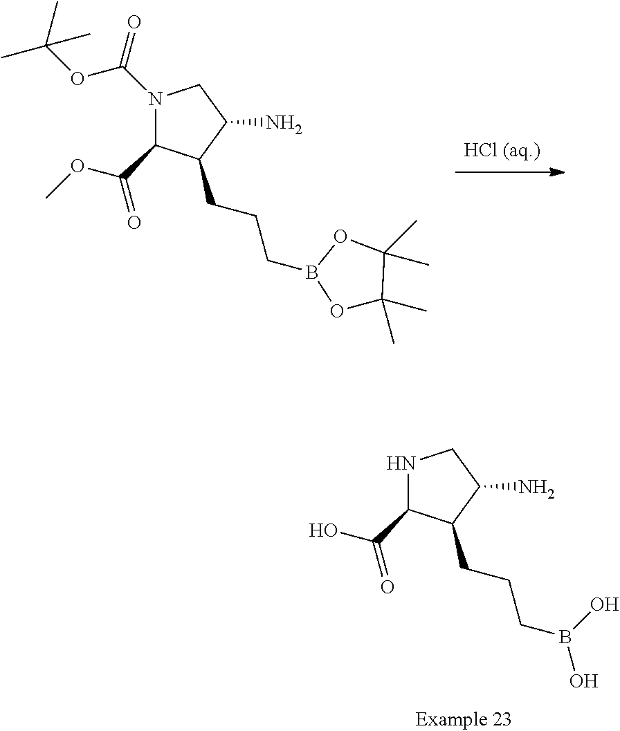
N1C(C(=O)O)C(CCCB(O)O)C(N)C1.N1(C(=O)OC(C)(C)C)C(C(=O)OC)C(CCCB2OC(C)(C)C(C)(C)O2)C(N)C1
